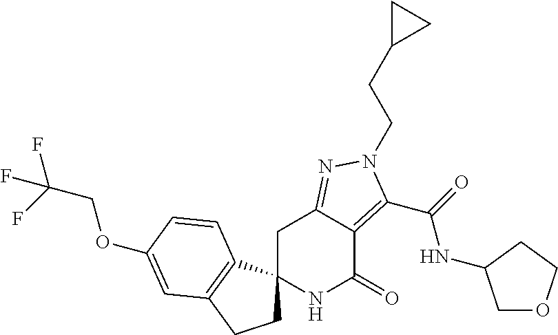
C1C2(C3=C(C1)C=C(OCC(F)(F)F)C=C3)NC(=O)C1=C(C(=O)NC3COCC3)N(CCC3CC3)N=C1C2
